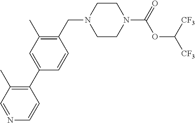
N1(CC2=C(C)C=C(C3=C(C)C=NC=C3)C=C2)CCN(C(OC([CF3])[CF3])=O)CC1
